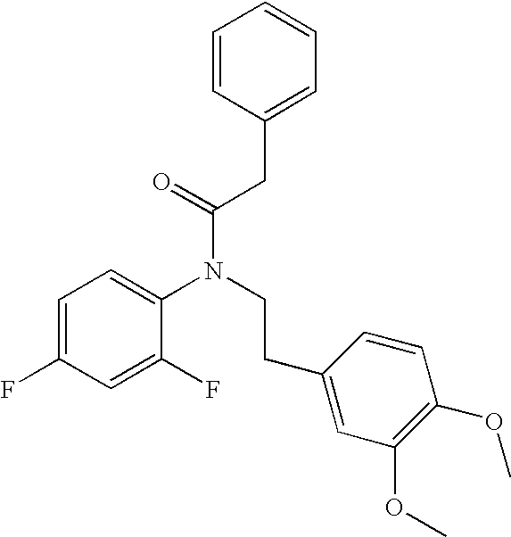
C1=C(F)C=C(F)C(N(CCC2=CC(OC)=C(OC)C=C2)C(=O)CC2=CC=CC=C2)=C1
